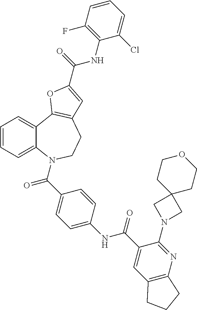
C1=CC=C2C(=C1)C1=C(CCN2C(=O)C2=CC=C(NC(=O)C3=CC4=C(N=C3N3CC5(C3)CCOCC5)CCC4)C=C2)C=C(C(=O)NC2=C(F)C=CC=C2Cl)O1
